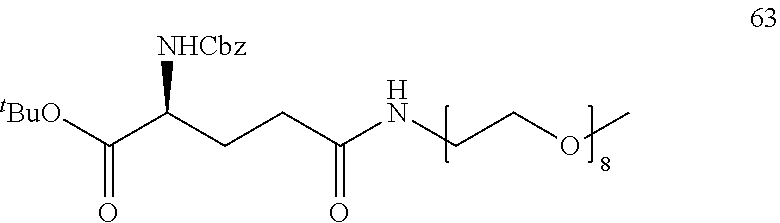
C(=O)(C(CCC(=O)NCCOC)[NHCbz])[tBuO]
